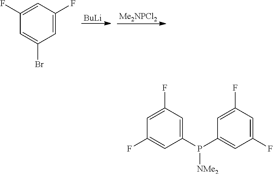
C1=C(F)C=C(F)C=C1Br.[BuLi].[Me2NPCl2].C1=C(P([NMe2])C2=CC(F)=CC(F)=C2)C=C(F)C=C1F
